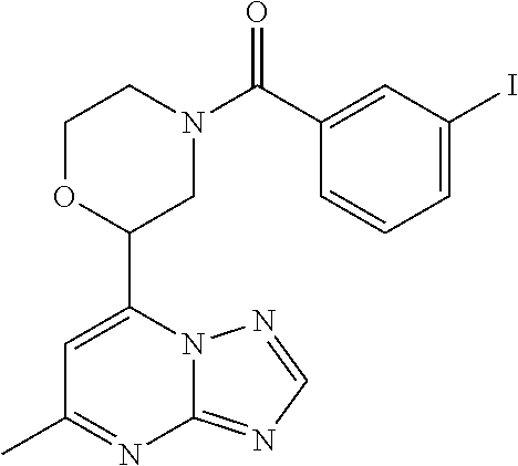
N12C(=NC=N1)N=C(C)C=C2C1CN(C(=O)C2=CC(I)=CC=C2)CCO1
